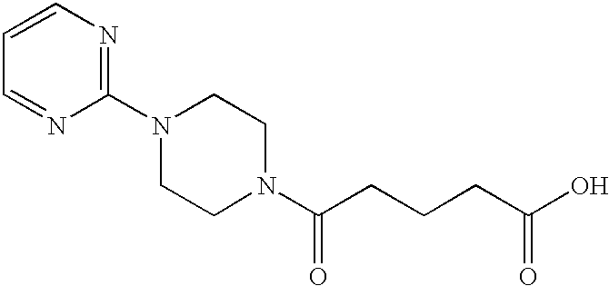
C1=CC=NC(N2CCN(C(CCCC(O)=O)=O)CC2)=N1
